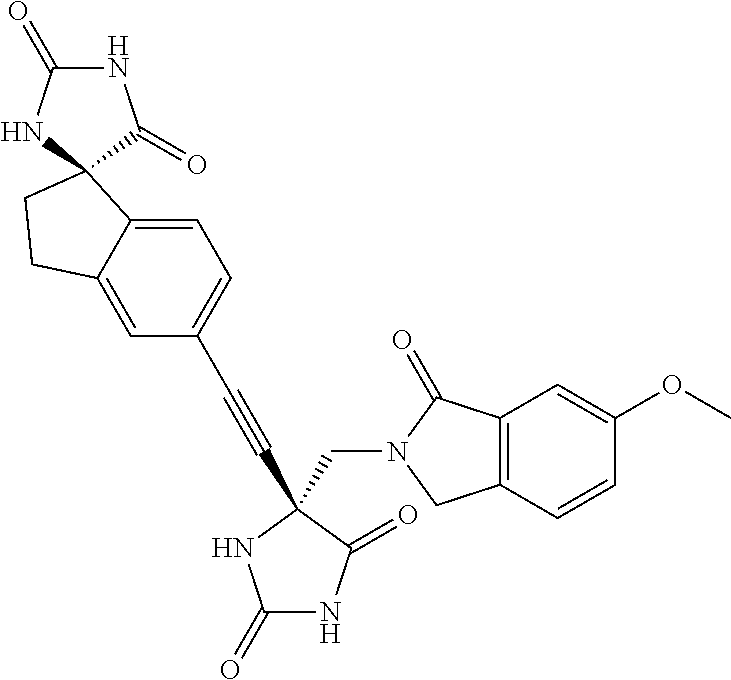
C1(=O)NC(=O)C(CN2C(=O)C3=C(C2)C=CC(OC)=C3)(C#CC2=CC=C3C(=C2)CCC32NC(=O)NC2=O)N1
